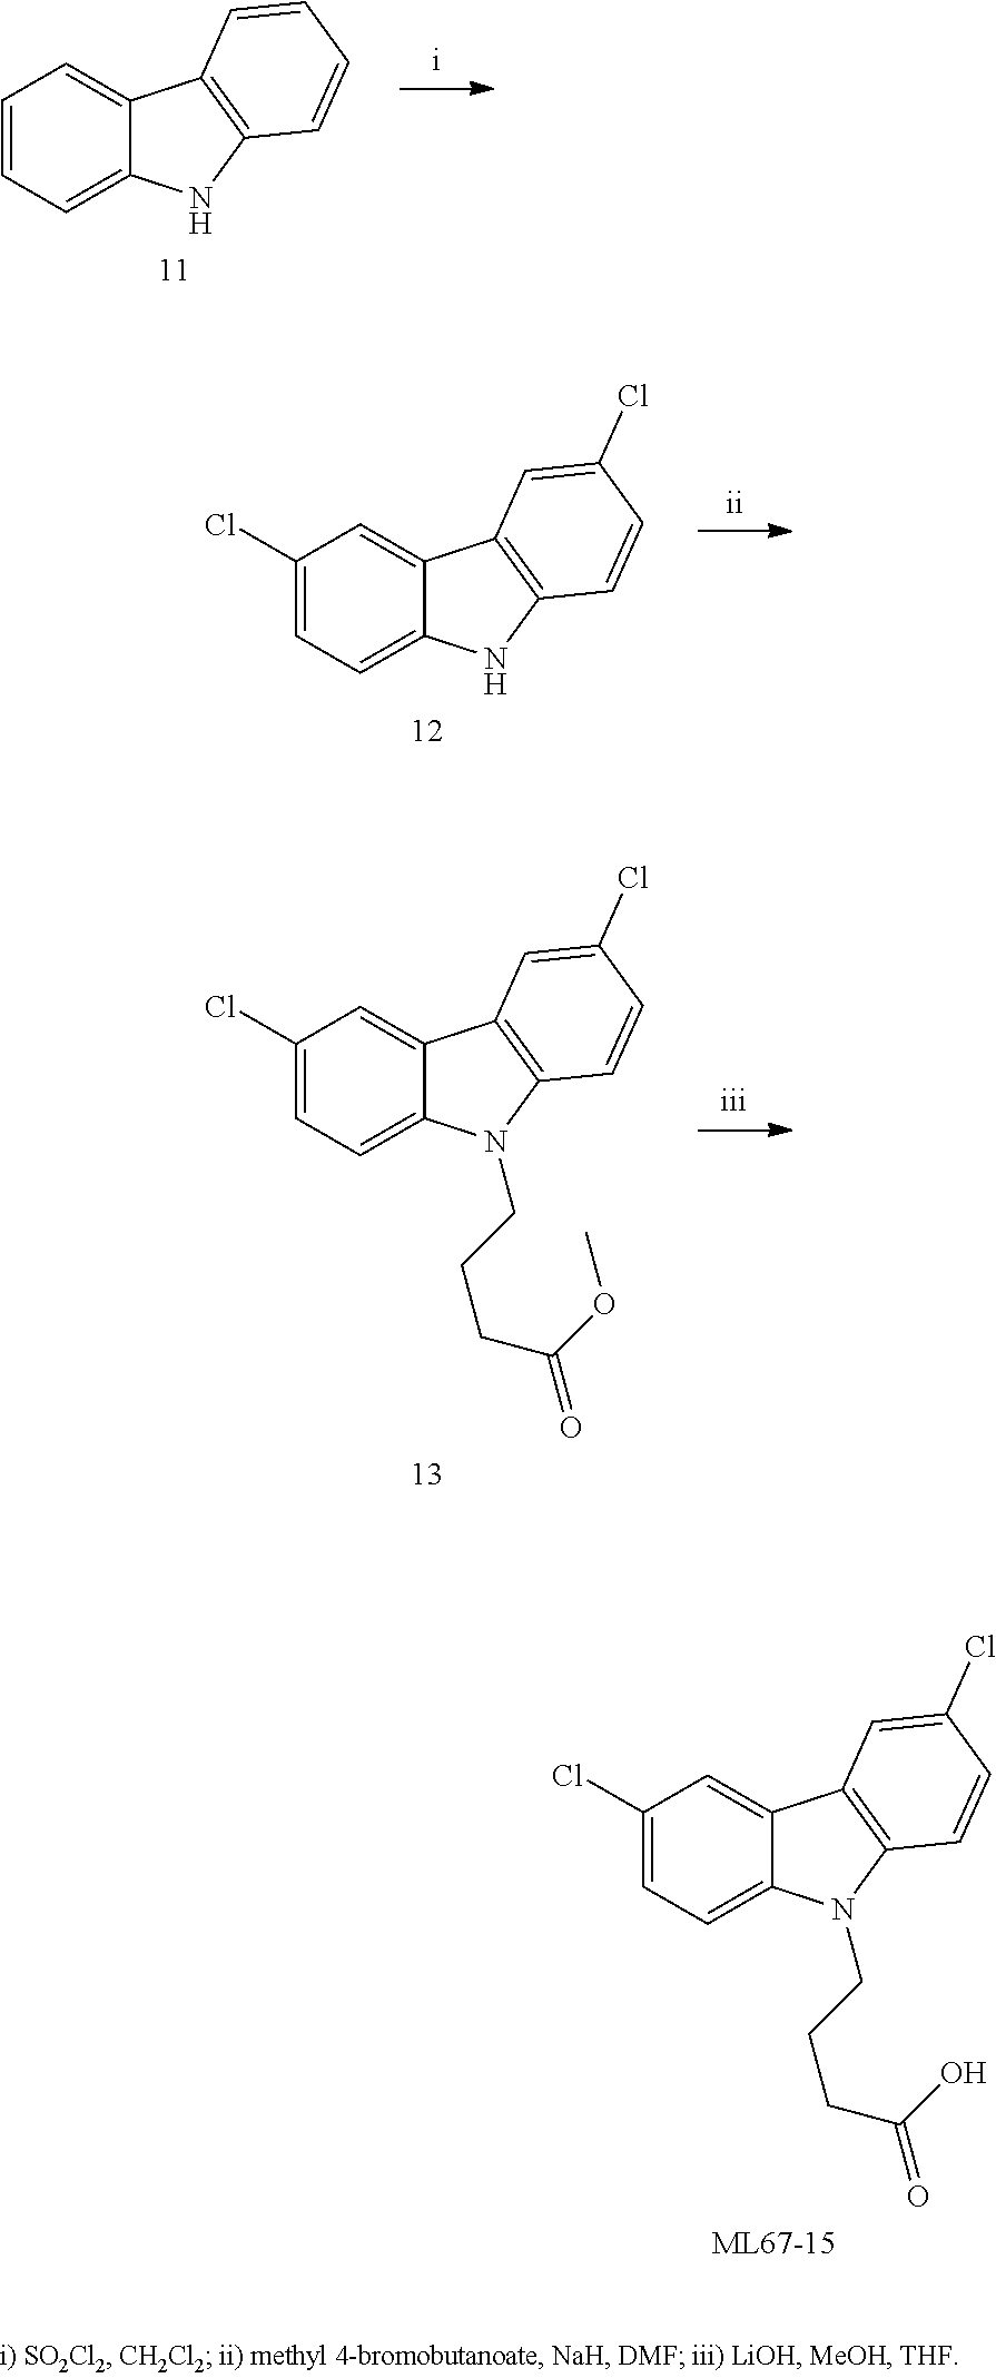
C1=CC=C2C(=C1)C1=C(N2)C=CC=C1.C1(Cl)=CC=C2C(=C1)C1=C(N2)C=CC(Cl)=C1.C1(Cl)=CC=C2C(=C1)C1=C(N2CCCC(=O)OC)C=CC(Cl)=C1.C1(Cl)=CC=C2C(=C1)C1=C(N2CCCC(=O)O)C=CC(Cl)=C1
